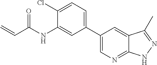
C=CC(NC1=CC(C2=CN=C3C(=C2)C(C)=NN3)=CC=C1Cl)=O
